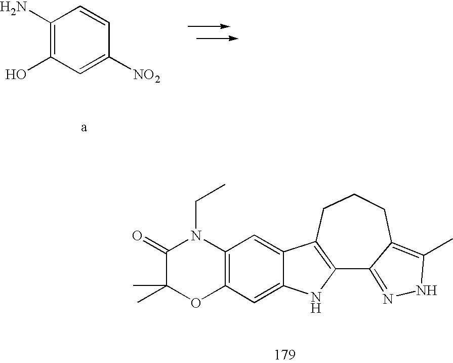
C1(N)=C(O)C=C([NO2])C=C1.C1(=O)C(C)(C)OC2=C(N1CC)C=C1C(=C2)NC2=C1CCCC1=C(C)NN=C21
